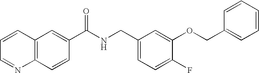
C12=C(C=C(C(NCC3=CC=C(F)C(OCC4=CC=CC=C4)=C3)=O)C=C1)C=CC=N2
